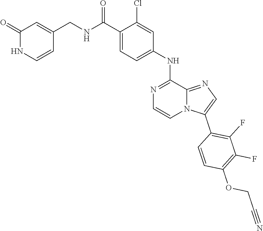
N1=C(NC2=CC=C(C(NCC3=CC(=O)NC=C3)=O)C(Cl)=C2)C2=NC=C(C3=C(F)C(F)=C(OCC#N)C=C3)N2C=C1
